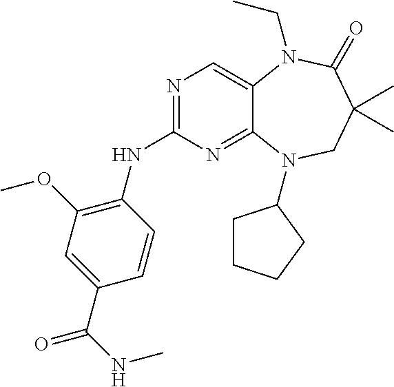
N1=C(NC2=C(OC)C=C(C(=O)NC)C=C2)N=C2C(=C1)N(CC)C(=O)C(C)(C)CN2C1CCCC1
